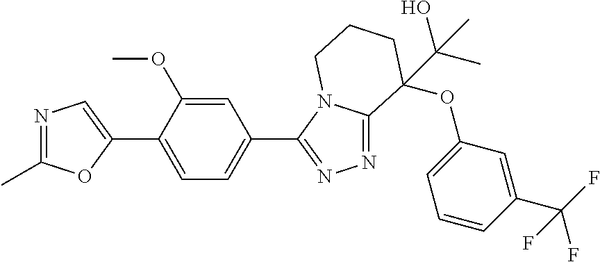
N1=C(C)OC(C2=CC=C(C3=NN=C4N3CCCC4(C(O)(C)C)OC3=CC=CC(C(F)(F)F)=C3)C=C2OC)=C1
